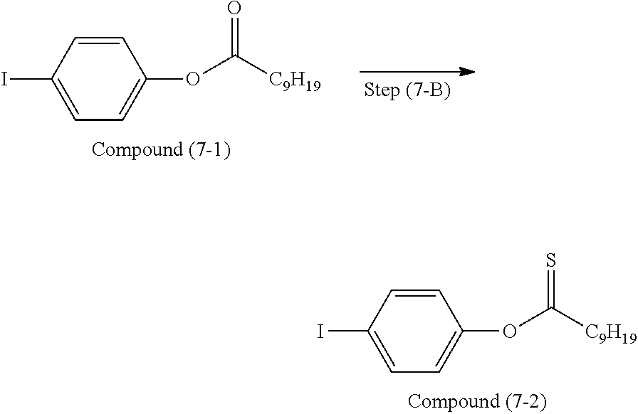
C1=CC(I)=CC=C1OC([C9H19])=O.C1=CC(I)=CC=C1OC([C9H19])=S
